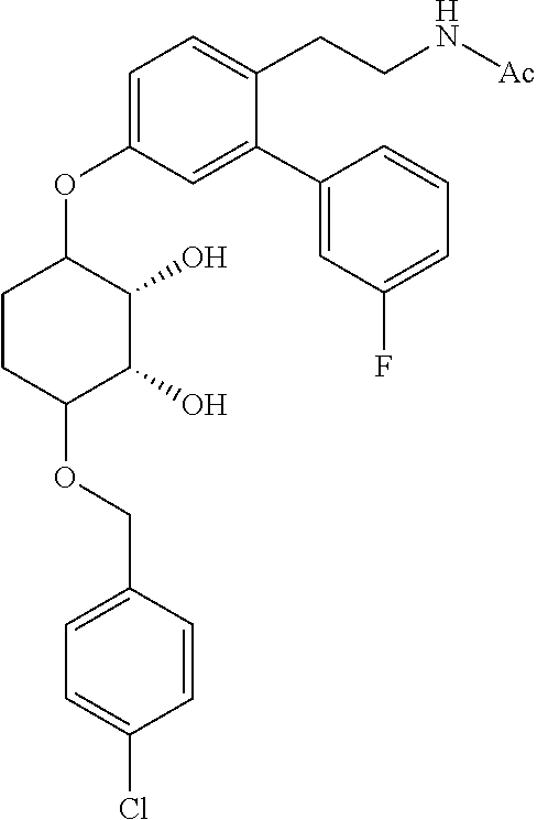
C1CC(OCC2=CC=C(Cl)C=C2)C(O)C(O)C1OC1=CC=C(CCN[Ac])C(C2=CC(F)=CC=C2)=C1
